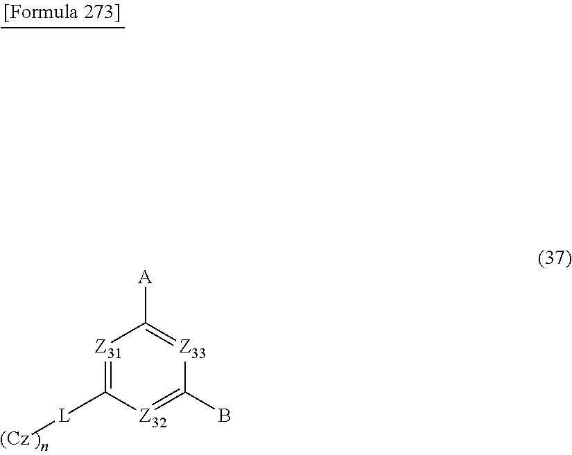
[Z31]1=C([L][(Cz])[Z32]=C(B)[Z33]=C1[A]
